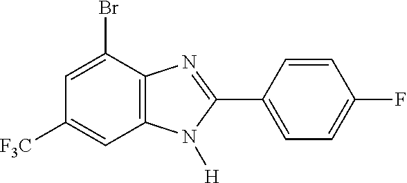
C12=C(C(Br)=CC([F3C])=C1)N=C(C1=CC=C(F)C=C1)N2[H]
